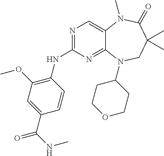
N1=C(NC2=C(OC)C=C(C(=O)NC)C=C2)N=C2C(=C1)N(C)C(=O)C(C)(C)CN2C1CCOCC1
